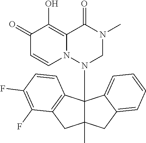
C1(=O)C=CN2C(=C1O)C(=O)N(C)CN2C12C(C)(CC3=CC=CC=C13)CC1=C2C=CC(F)=C1F
